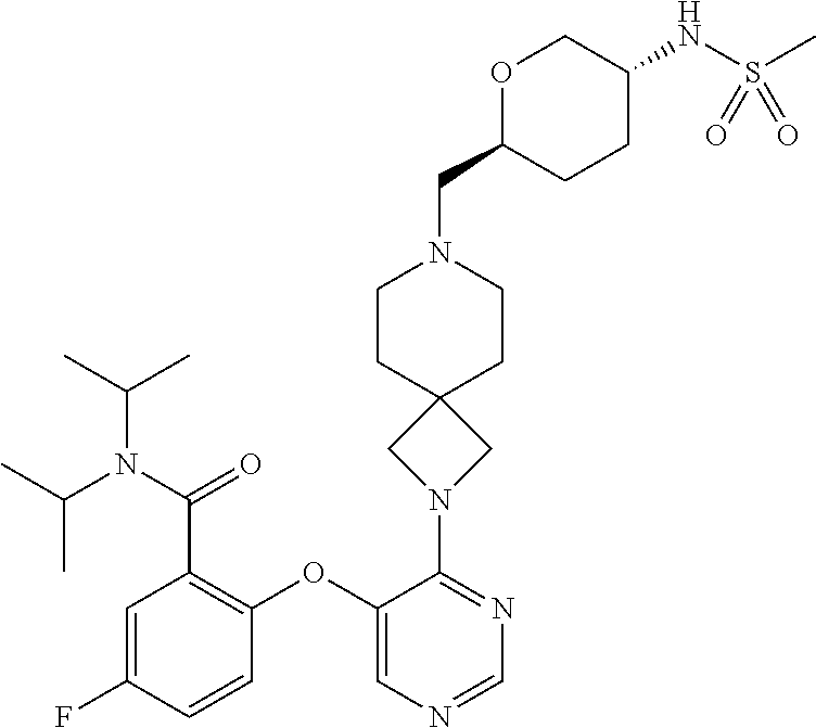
C1=C(F)C=CC(OC2=CN=CN=C2N2CC3(C2)CCN(CC2CCC(NS(C)(=O)=O)CO2)CC3)=C1C(N(C(C)C)C(C)C)=O
